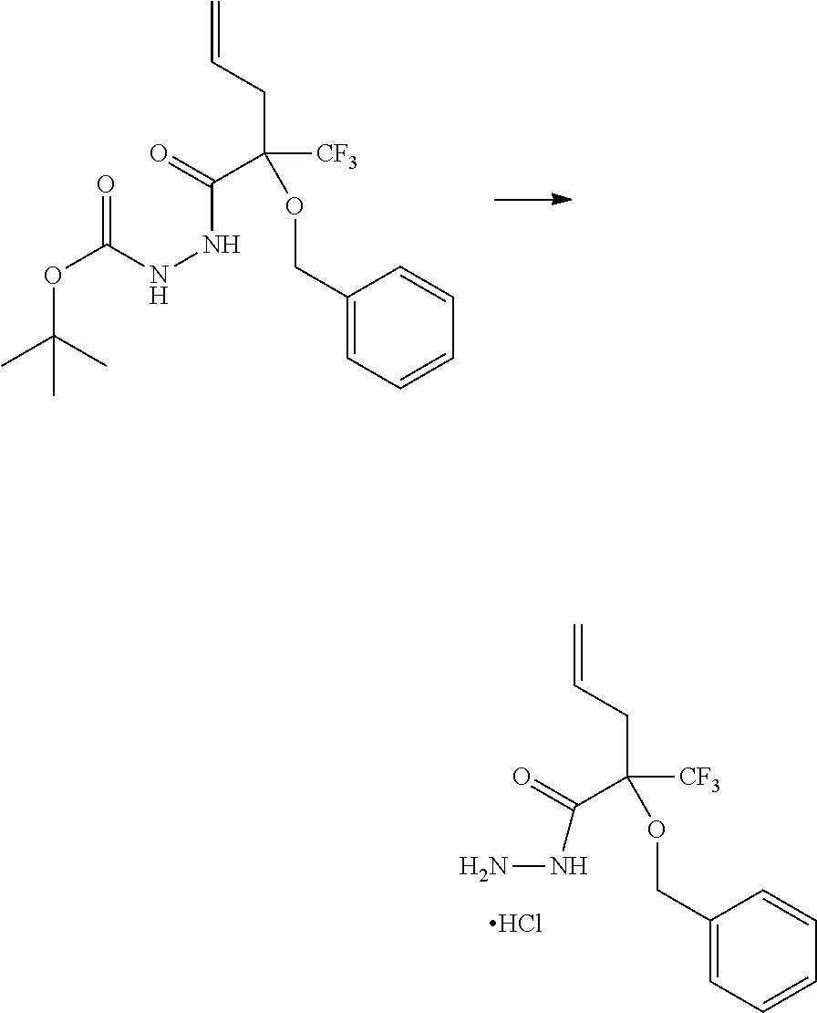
C(C(CC=C)([CF3])OCC1=CC=CC=C1)(=O)NNC(OC(C)(C)C)=O.C(C(CC=C)([CF3])OCC1=CC=CC=C1)(=O)NN.Cl
